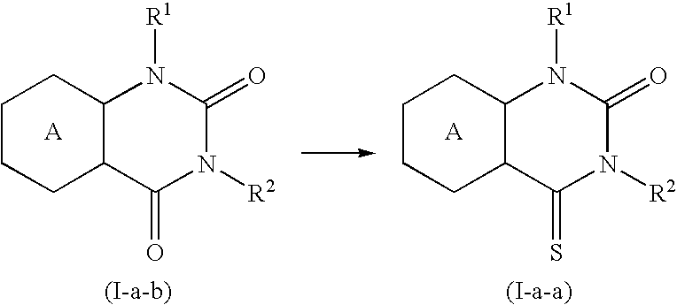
C1CCC2C(C1)N([R1])C(=O)N([R2])C2=O.C1CCC2C(C1)N([R1])C(=O)N([R2])C2=S
